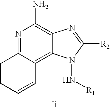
C1=CC2=NC(N)=C3C(=C2C=C1)N(N[R1])C([R2])=N3
